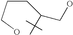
C(CCO)C(C(C)(C)C)CO
